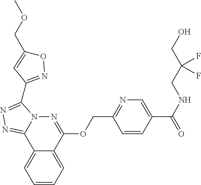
C1=CC=C2C(=C1)C1=NN=C(C3=NOC(COC)=C3)N1N=C2OCC1=NC=C(C(=O)NCC(CO)(F)F)C=C1
